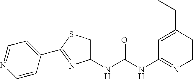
C1(NC(NC2=NC=CC(CC)=C2)=O)=CSC(C2=CC=NC=C2)=N1
